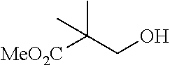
[MeO2C]C(CO)(C)C
